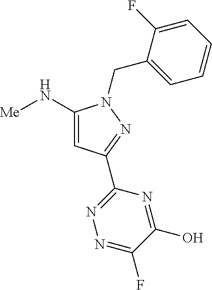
N(C1=CC(C2=NN=C(F)C(O)=N2)=NN1CC1=CC=CC=C1F)[Me]
